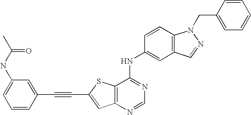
C12=C(N=CN=C1NC1=CC3=C(C=C1)N(CC1=CC=CC=C1)N=C3)C=C(C#CC1=CC(NC(C)=O)=CC=C1)S2
